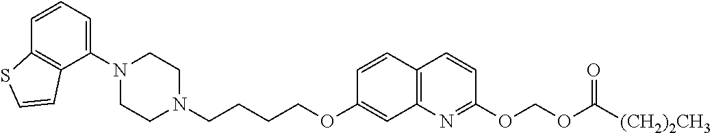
C1N(C2=CC=CC3=C2C=CS3)CCN(CCCCOC2=CC3=C(C=C2)C=CC(OCOC(=O)[(CH2)2CH3])=N3)C1
